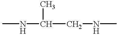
CNC(CNC)C
